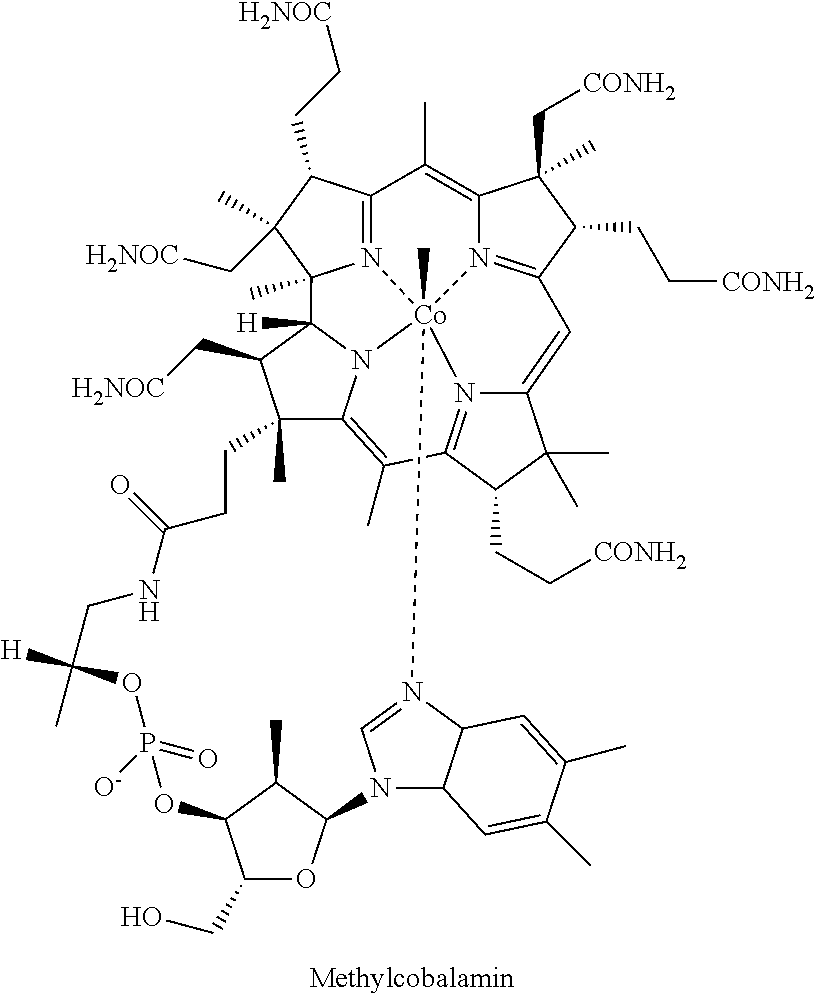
C1([H])(C)OP(=O)([O-])OC2C(CO)OC(C2C)N2C3C(N(=C2)[Co]245(C)N6=C7C(CC[H2NOC])C(C[H2NOC])(C)C6(C)C6([H])N2C(=C(C)C2=N4C(=CC4=N5C(=C7C)C(C[CONH2])(C)C4CC[CONH2])C(C)(C)C2CC[CONH2])C(C)(C6C[H2NOC])CCC(=O)NC1)C=C(C)C(C)=C3
